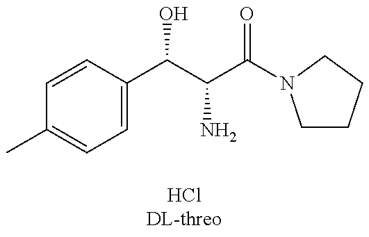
C1=CC(C(C(N)C(=O)N2CCCC2)O)=CC=C1C
